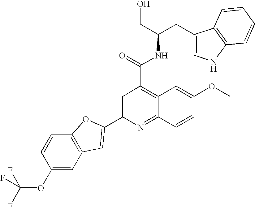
C1(CC(CO)NC(C2=C3C(=NC(C4=CC5=C(C=CC(OC(F)(F)F)=C5)O4)=C2)C=CC(OC)=C3)=O)=CNC2=C1C=CC=C2
